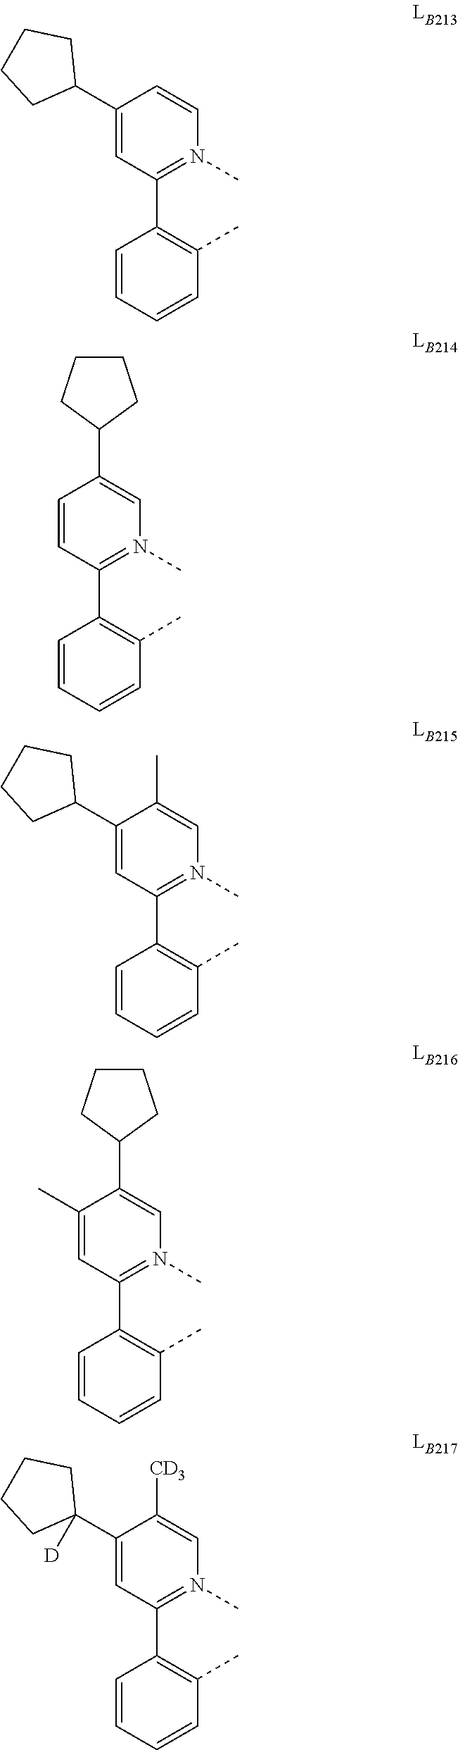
C1(C2=N(C)C=CC(C3CCCC3)=C2)=C(C)C=CC=C1.C1(C2=N(C)C=C(C3CCCC3)C=C2)=C(C)C=CC=C1.C1(C2=N(C)C=C(C)C(C3CCCC3)=C2)=C(C)C=CC=C1.C1(C2=N(C)C=C(C3CCCC3)C(C)=C2)=C(C)C=CC=C1.C1(C2=N(C)C=C([CD3])C(C3([D])CCCC3)=C2)=C(C)C=CC=C1
